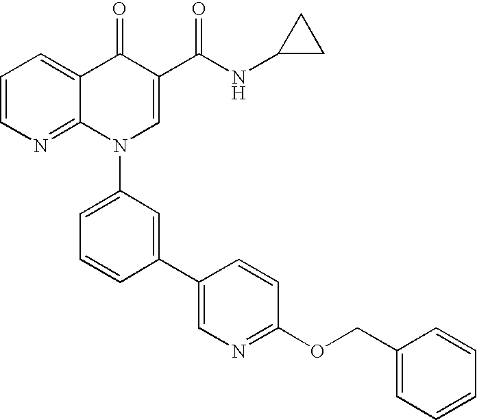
C1=CN=C2C(=C1)C(=O)C(C(NC1CC1)=O)=CN2C1=CC=CC(C2=CN=C(OCC3=CC=CC=C3)C=C2)=C1
